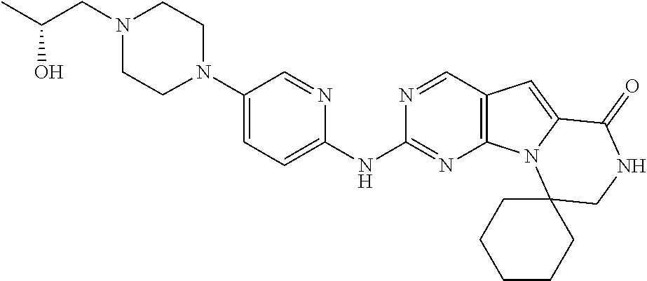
N1(C2=CC=C(NC3=NC4=C(C=N3)C=C3N4C4(CNC3=O)CCCCC4)N=C2)CCN(CC(C)O)CC1
